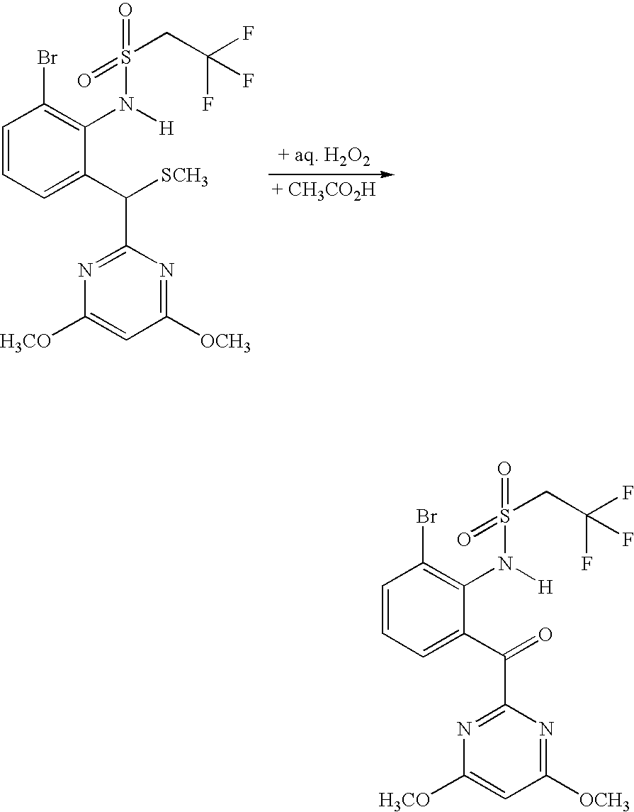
[+ CH3CO2H].C1=CC=C(C([SCH3])C2=NC([H3CO])=CC([OCH3])=N2)C(N([H])S(=O)(=O)CC(F)(F)F)=C1Br.C1=CC=C(C(=O)C2=NC([H3CO])=CC([OCH3])=N2)C(N([H])S(=O)(=O)CC(F)(F)F)=C1Br
